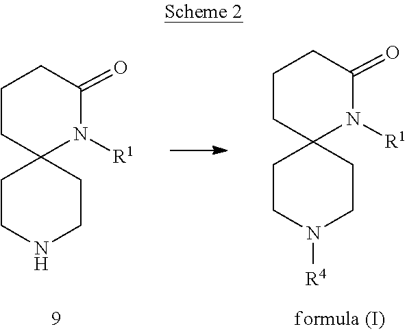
C1CNCCC12CCCC(=O)N2[R1].N1([R4])CCC2(CC1)CCCC(=O)N2[R1]
